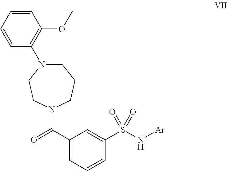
O=C(N1CCCN(C2=C(OC)C=CC=C2)CC1)C1=CC=CC(S(N[Ar])(=O)=O)=C1
